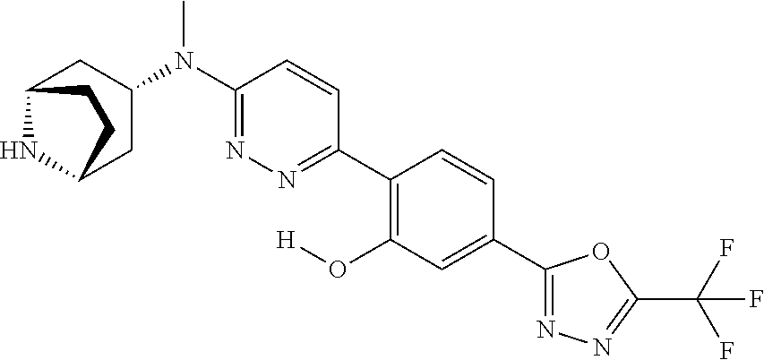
C12NC(CC(N(C3=NN=C(C4=C(O[H])C=C(C5=NN=C(C(F)(F)F)O5)C=C4)C=C3)C)C1)CC2
